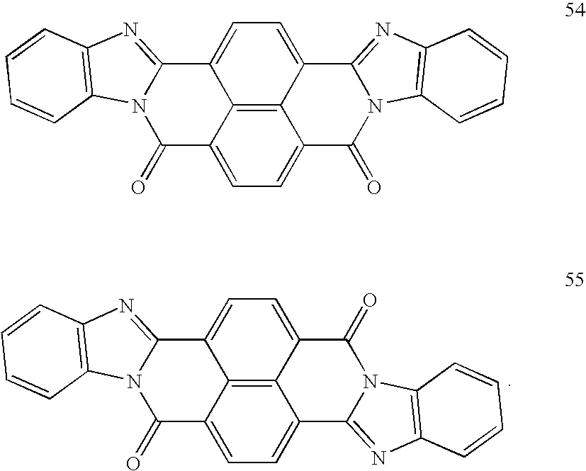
C12=C3C4=CC=C1C1=NC5=C(N1C(=O)C2=CC=C3C1=NC2=C(N1C4=O)C=CC=C2)C=CC=C5.C12=C3C4=CC=C1C(=O)N1C(=NC5=C1C=CC=C5)C2=CC=C3C1=NC2=C(N1C4=O)C=CC=C2
